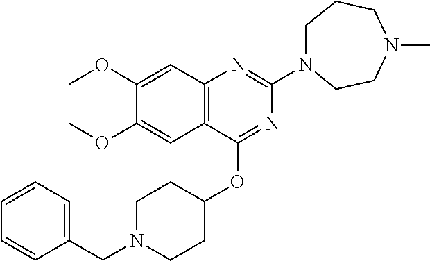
C12=C(C(OC3CCN(CC4=CC=CC=C4)CC3)=NC(N3CCCN(C)CC3)=N1)C=C(OC)C(OC)=C2
